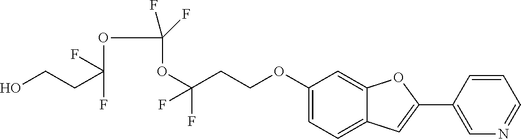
C1(OCCC(OC(OC(F)(F)CCO)(F)F)(F)F)=CC=C2C(=C1)OC(C1=CN=CC=C1)=C2
